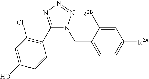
C1(C2=C(Cl)C=C(O)C=C2)=NN=NN1CC1=CC=C([R2A])C=C1[R2B]
